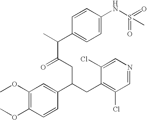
C1(OC)=C(OC)C=CC(C(CC2=C(Cl)C=NC=C2Cl)CC(=O)C(C2=CC=C(NS(=O)(=O)C)C=C2)C)=C1
